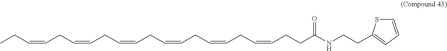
CCC=CCC=CCC=CCC=CCC=CCC=CCCC(NCCC1=CC=CS1)=O
